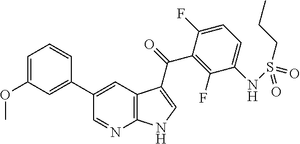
C1=C(OC)C=C(C2=CC3=C(N=C2)NC=C3C(C2=C(F)C(NS(=O)(CCC)=O)=CC=C2F)=O)C=C1
